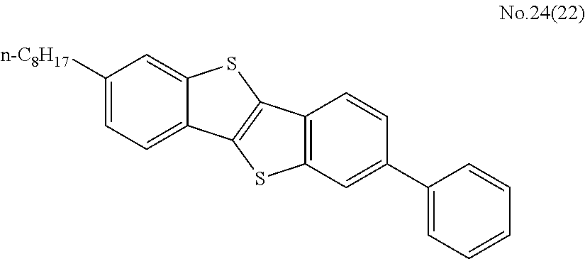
C1([n-C8H17])=CC=C2C(=C1)SC1=C2SC2=C1C=CC(C1=CC=CC=C1)=C2
